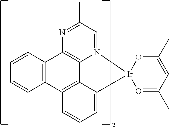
C1=CC2=C(C=C1)C1=C3C4=C2N=C(C)C=N4[Ir]2(C3=CC=C1)O=C(C)C=C(C)O2
